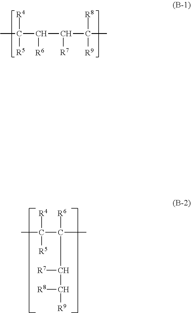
CC([R4])([R5])C(C(C(C)([R8])[R9])[R7])[R6].[R4]C([R5])(C)C([R6])(CC([R7])C([R8])[R9])C
